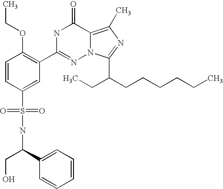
C1=CC(S(NC(CO)C2=CC=CC=C2)(=O)=O)=CC(C2=NN3C(=C(C)N=C3C(CCCCCC)CC)C(=O)N2)=C1OCC
